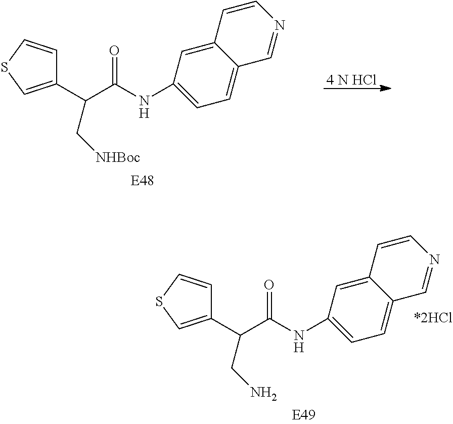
C1(C(C(NC2=CC=C3C(=C2)C=CN=C3)=O)C[NHBoc])=CSC=C1.[4 N HCl].C1(C(C(NC2=CC=C3C(=C2)C=CN=C3)=O)CN)=CSC=C1
